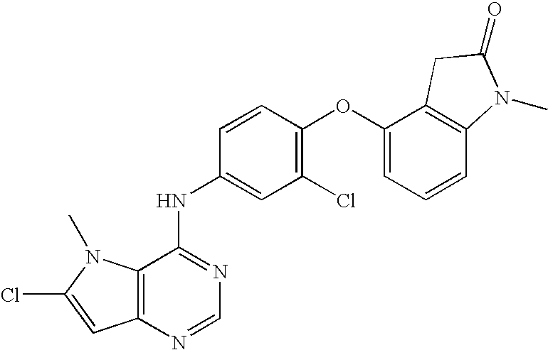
C12=C(N=CN=C1NC1=CC(Cl)=C(OC3=CC=CC4=C3CC(=O)N4C)C=C1)C=C(Cl)N2C
